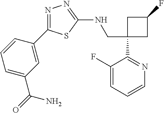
C1(CNC2=NN=C(C3=CC(C(=O)N)=CC=C3)S2)(C2=NC=CC=C2F)CC(F)C1
